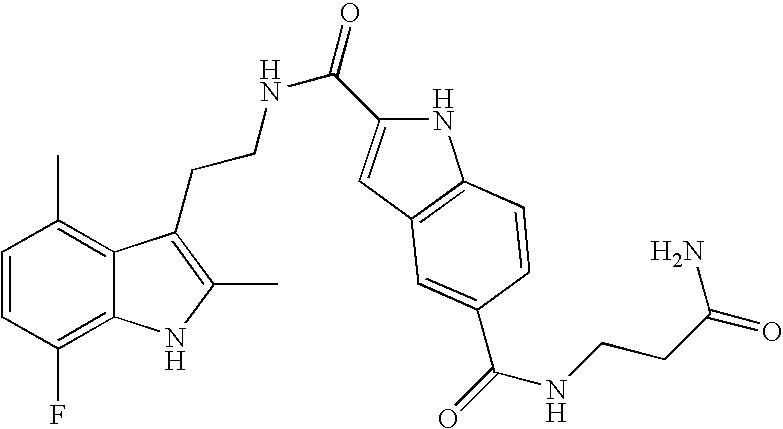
C1=CC(F)=C2C(=C1C)C(CCNC(=O)C1=CC3=C(N1)C=CC(C(=O)NCCC(=O)N)=C3)=C(C)N2
